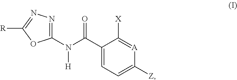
C1(C(N(C2=NN=C([R])O2)[H])=O)=CC=C([Z])[A]=C1[X]
